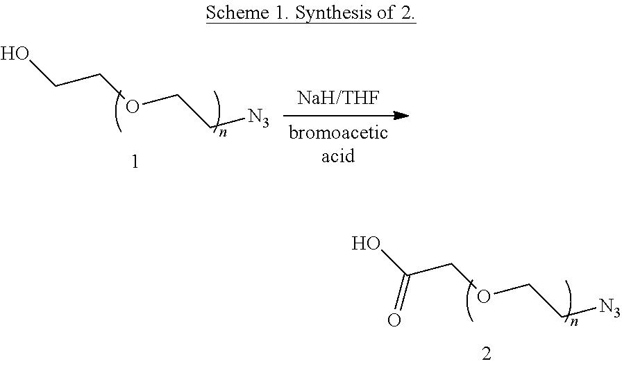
OCCOCC[N3].OC(COCC[N3])=O
